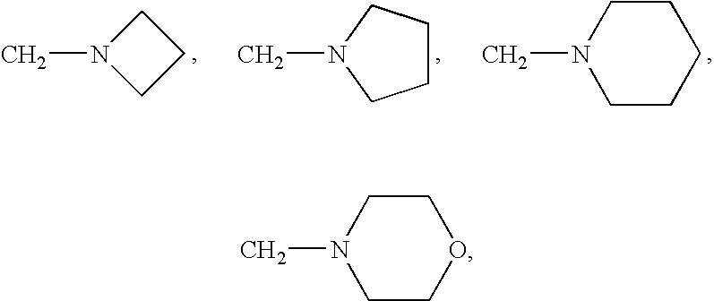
N1(C)CCC1.N1(C)CCCC1.N1(C)CCCCC1.N1(C)CCOCC1
